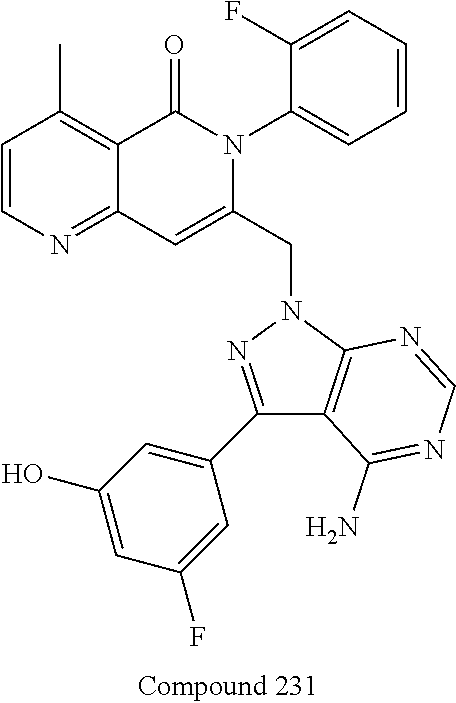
C1=CN=C2C(=C1C)C(=O)N(C1=CC=CC=C1F)C(CN1N=C(C3=CC(O)=CC(F)=C3)C3=C1N=CN=C3N)=C2
